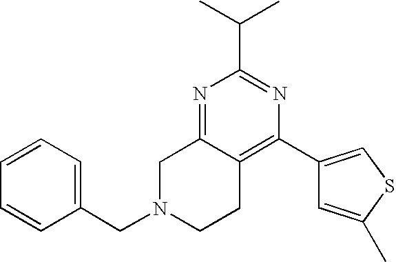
C1N(CC2=CC=CC=C2)CCC2=C(C3=CSC(C)=C3)N=C(C(C)C)N=C12
